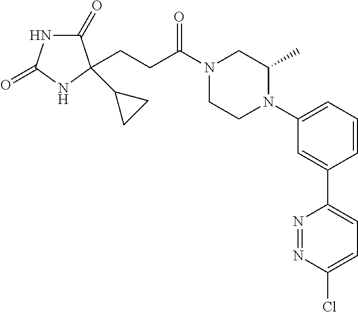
C1(=O)NC(=O)NC1(C1CC1)CCC(N1CCN(C2=CC=CC(C3=CC=C(Cl)N=N3)=C2)C(C)C1)=O
